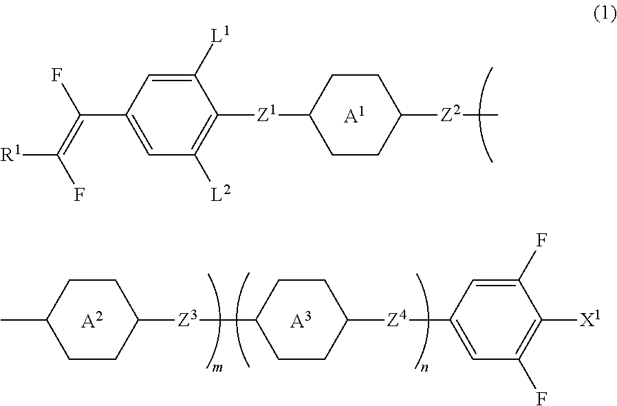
[A2].CC1CCC([Z3]C2CCC([Z4]C3=CC(F)=C([X1])C(F)=C3)CC2)CC1.[A3].[A1].C1([L1])=CC(C(F)=C([R1])F)=CC([L2])=C1[Z1]C1CCC([Z2]C)CC1
